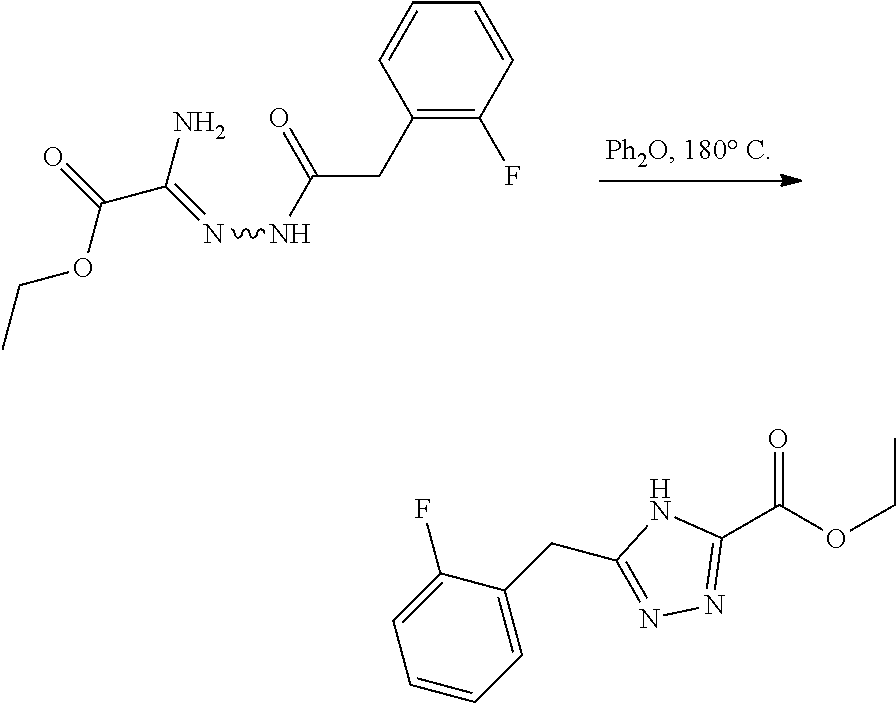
C1(CC(=O)NN=C(N)C(OCC)=O)=C(F)C=CC=C1.C1(C(OCC)=O)=NN=C(CC2=CC=CC=C2F)N1
